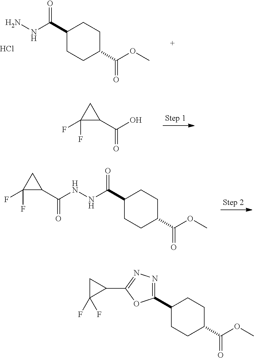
C1(C(O)=O)CC1(F)F.C1(C2=NN=C(C3CC3(F)F)O2)CCC(C(OC)=O)CC1.C1(C(NN)=O)CCC(C(OC)=O)CC1.Cl.C1(C(NNC(=O)C2CC2(F)F)=O)CCC(C(OC)=O)CC1
